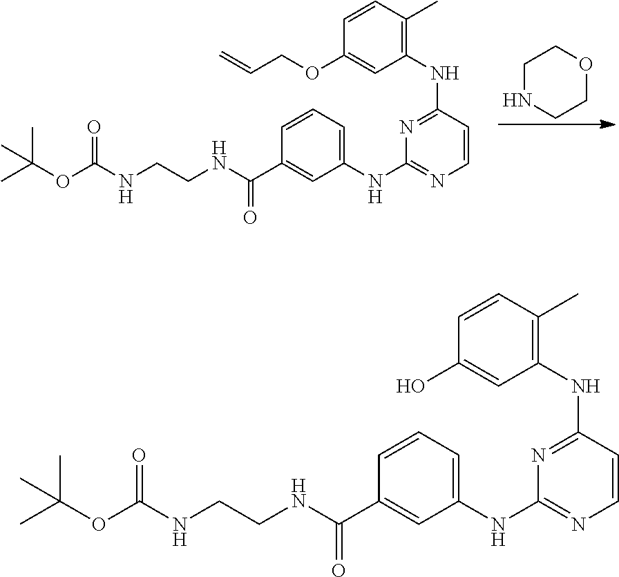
C1(C)=C(NC2=NC(NC3=CC=CC(C(NCCNC(OC(C)(C)C)=O)=O)=C3)=NC=C2)C=C(OCC=C)C=C1.C1NCCOC1.C1(C)=C(NC2=NC(NC3=CC=CC(C(NCCNC(OC(C)(C)C)=O)=O)=C3)=NC=C2)C=C(O)C=C1
